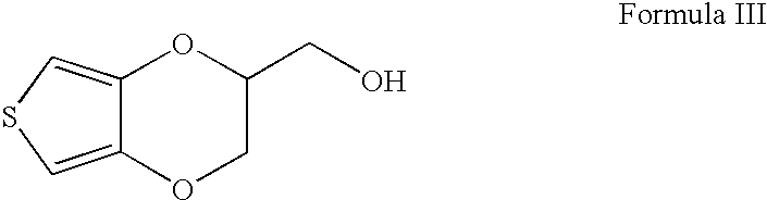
C12=CSC=C1OCC(CO)O2
